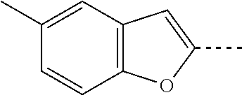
C12=C(C=C(C)C=C1)C=C(C)O2
